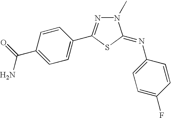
C1=C(C(N)=O)C=CC(C2=NN(C)C(=NC3=CC=C(F)C=C3)S2)=C1
